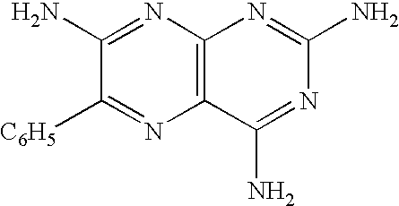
C12=C(N=C(N)C([C6H5])=N1)N=C(N)N=C2N
